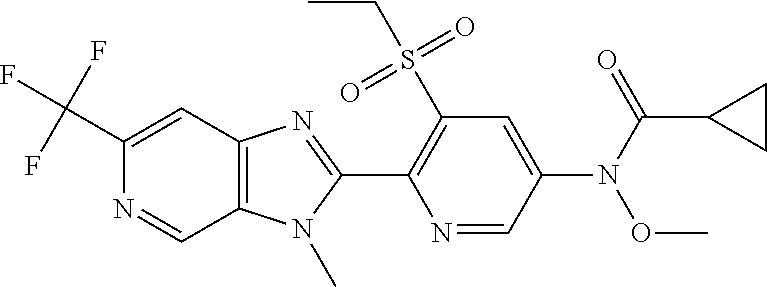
C1(C(F)(F)F)=CC2=C(C=N1)N(C)C(C1=C(S(CC)(=O)=O)C=C(N(OC)C(C3CC3)=O)C=N1)=N2
